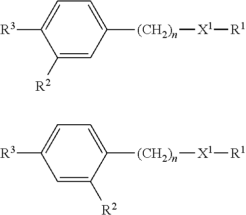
C1=C([R3])C([R2])=CC([(CH2)n][X1][R1])=C1.C1=C([R3])C=C([R2])C([(CH2)n][X1][R1])=C1
